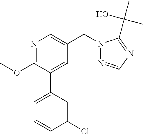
C1(OC)=NC=C(CN2N=CN=C2C(C)(O)C)C=C1C1=CC=CC(Cl)=C1
